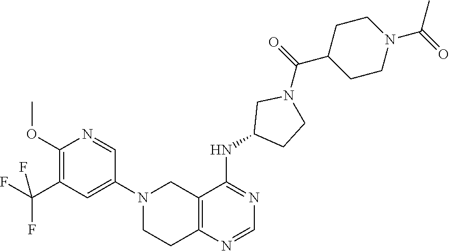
C1(N2CCC3=C(C2)C(NC2CCN(C(C4CCN(C(C)=O)CC4)=O)C2)=NC=N3)=CC(C(F)(F)F)=C(OC)N=C1
